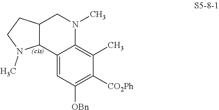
C12=CC([OBn])=C([CO2Ph])C(C)=C1N(C)CC1C2N(C)CC1
